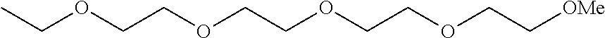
CCOCCOCCOCCOCC[OMe]
